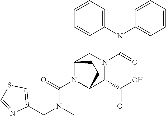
C(N(C)CC1=CSC=N1)(N1C2C(C(=O)O)N(C(N(C3=CC=CC=C3)C3=CC=CC=C3)=O)CC1CC2)=O
